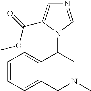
C1=CC=C2C(=C1)C(N1C=NC=C1C(OC)=O)CN(C)C2
